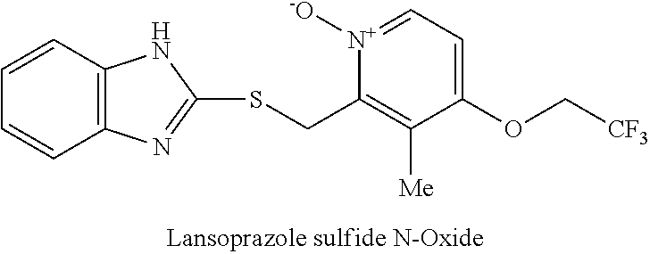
C12=C(C=CC=C1)NC(SCC1=C([Me])C(OC[CF3])=CC=[N+]1[-O])=N2
